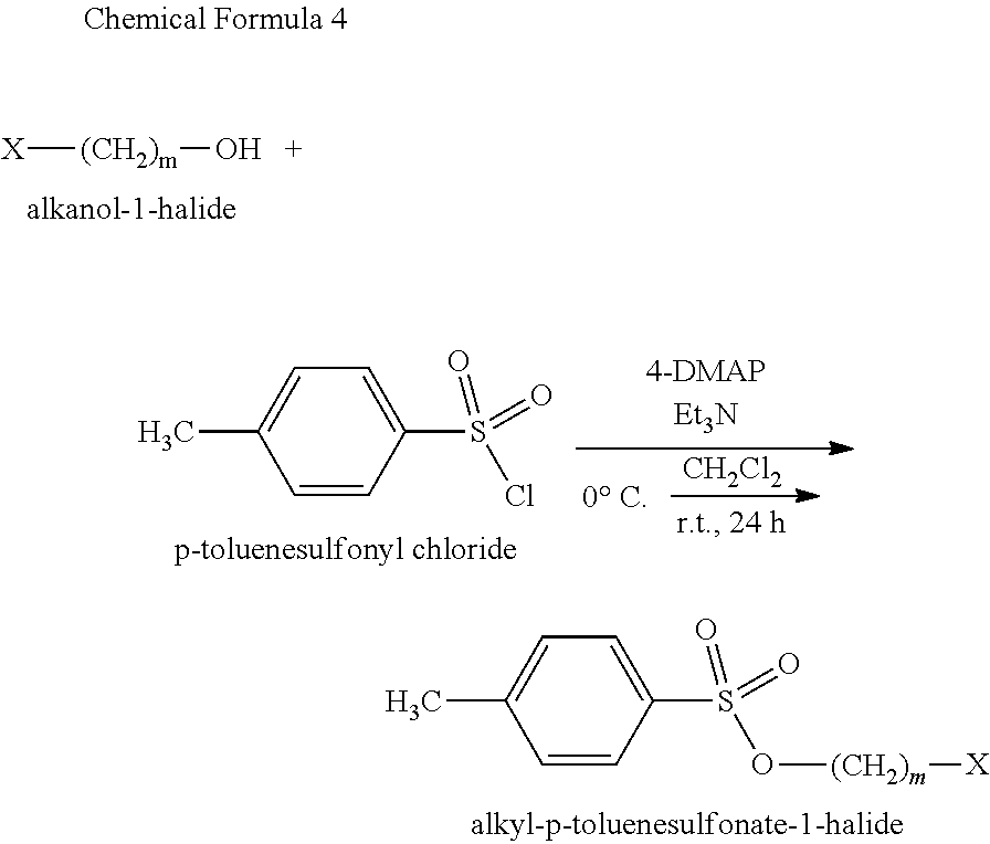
[X][(CH2)m]O.[CH2Cl2].C1=C(C)C=CC(S(=O)(=O)Cl)=C1.C1=C(C)C=CC(S(=O)(=O)O[(CH2)m][X])=C1
